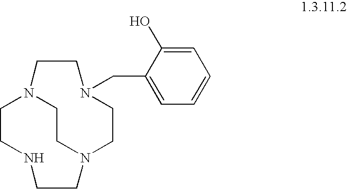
C1CNCCN2CCN1CCN(CC1=CC=CC=C1O)CC2
